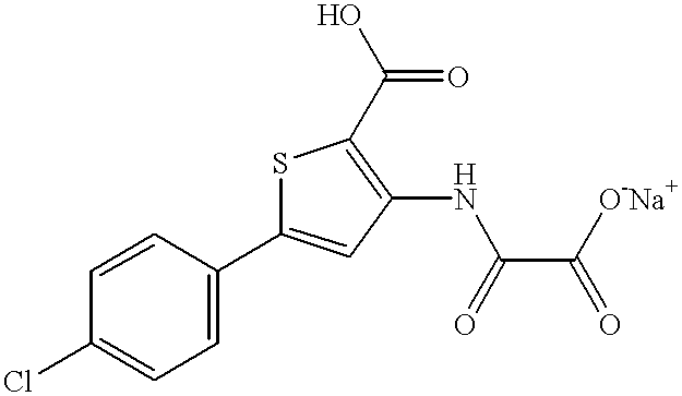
S1C(C2=CC=C(Cl)C=C2)=CC(NC(=O)C([O-Na+])=O)=C1C(=O)O
